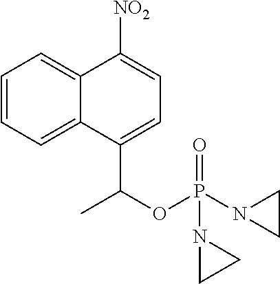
C12=CC=CC=C1C([NO2])=CC=C2C(OP(=O)(N1CC1)N1CC1)C
